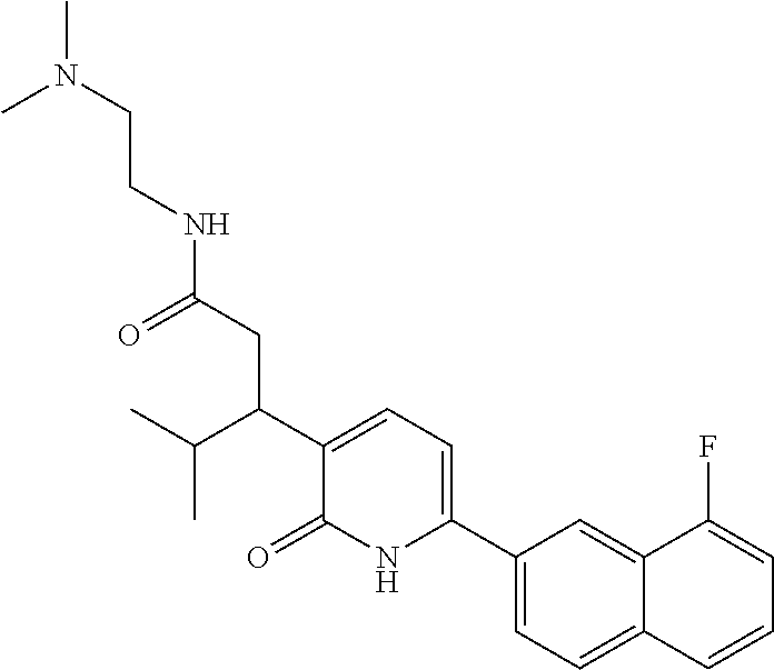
O=C1C(C(CC(NCCN(C)C)=O)C(C)C)=CC=C(C2=CC=C3C(=C2)C(F)=CC=C3)N1
